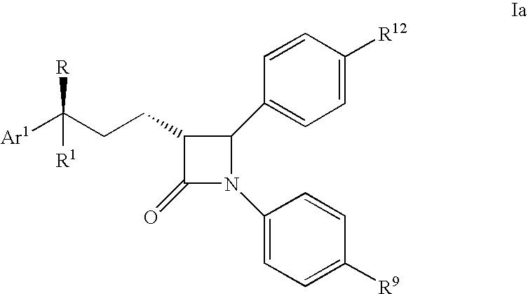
[Ar1]C(CCC1C(=O)N(C2=CC=C([R9])C=C2)C1C1=CC=C([R12])C=C1)([R])[R1]
